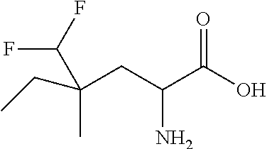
C(CC(C(O)=O)N)(CC)(C(F)F)C
